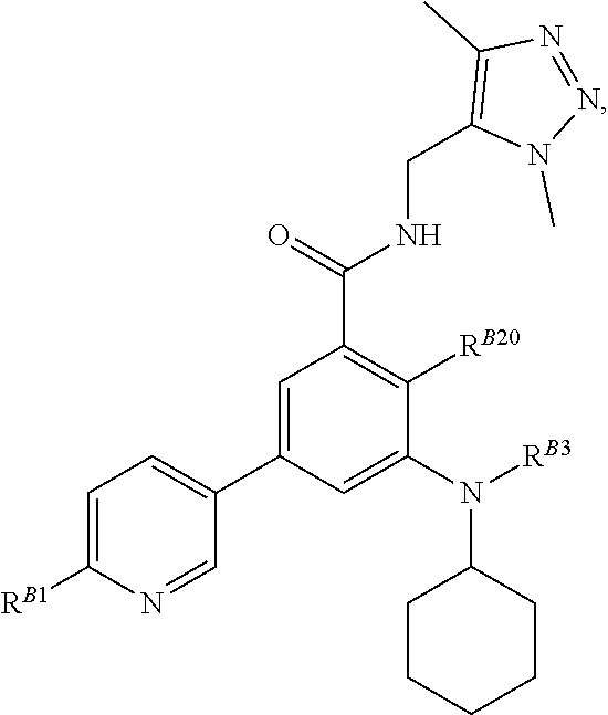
C1(N(C2=CC(C3=CC=C([RB1])N=C3)=CC(C(=O)NCC3=C(C)N=NN3C)=C2[RB20])[RB3])CCCCC1
